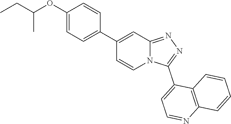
N12C(=NN=C1C1=CC=NC3=C1C=CC=C3)C=C(C1=CC=C(OC(CC)C)C=C1)C=C2
